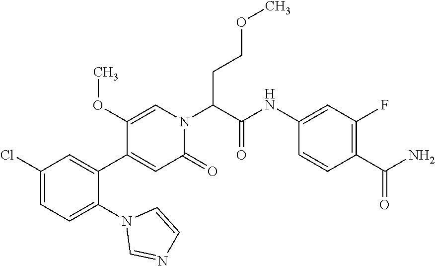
C1=C(OC)C(C2=CC(Cl)=CC=C2N2C=NC=C2)=CC(=O)N1C(C(=O)NC1=CC(F)=C(C(N)=O)C=C1)CCOC
